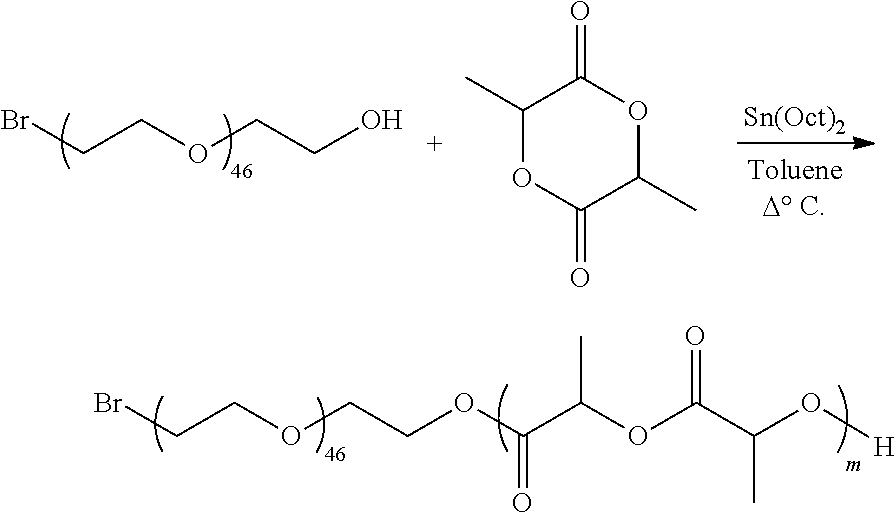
BrCCOCCO.C1(C)OC(=O)C(C)OC1=O.BrCCOCCOC(C(OC(C(C)O[H])=O)C)=O
